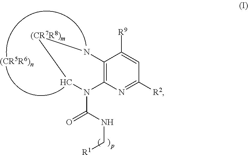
C12=C(N=C([R2])C=C1[R9])N(C(NC[R1])=O)C[(CR7R8)m]N2
